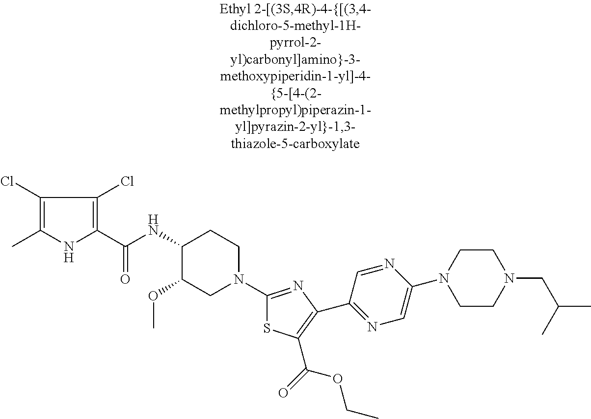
C1(Cl)=C(C)NC(C(NC2C(OC)CN(C3=NC(C4=NC=C(N5CCN(CC(C)C)CC5)N=C4)=C(C(=O)OCC)S3)CC2)=O)=C1Cl
